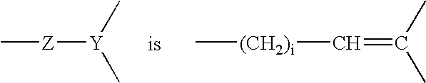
C[Z][Y](C)C.C[(CH2)i]C=C(C)C
